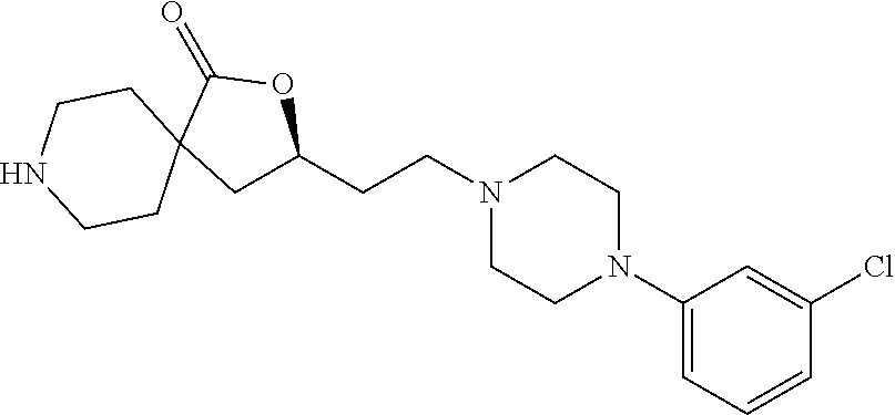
N1(CCC2CC3(C(=O)O2)CCNCC3)CCN(C2=CC=CC(Cl)=C2)CC1
